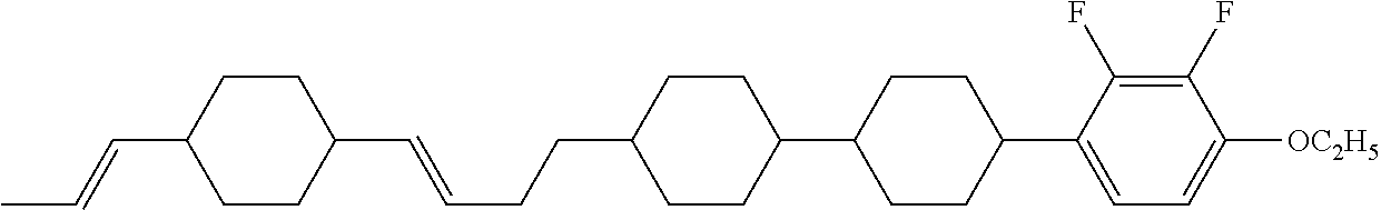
C1(C=CCCC2CCC(C3CCC(C4=CC=C([OC2H5])C(F)=C4F)CC3)CC2)CCC(C=CC)CC1
